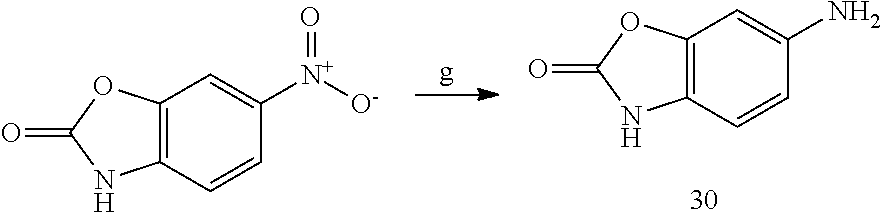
C12=C(C=CC(N)=C1)NC(=O)O2.C12=C(C=CC([N+]([O-])=O)=C1)NC(=O)O2
